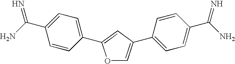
O1C=C(C2=CC=C(C(N)=N)C=C2)C=C1C1=CC=C(C(N)=N)C=C1
